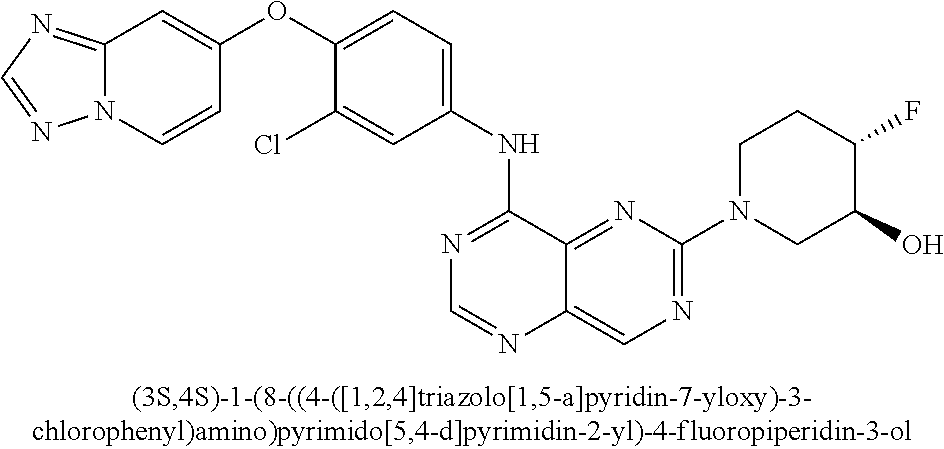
C1(OC2=CC=C(NC3=NC=NC4=CN=C(N5CC(O)C(F)CC5)N=C34)C=C2Cl)=CC2=NC=NN2C=C1
